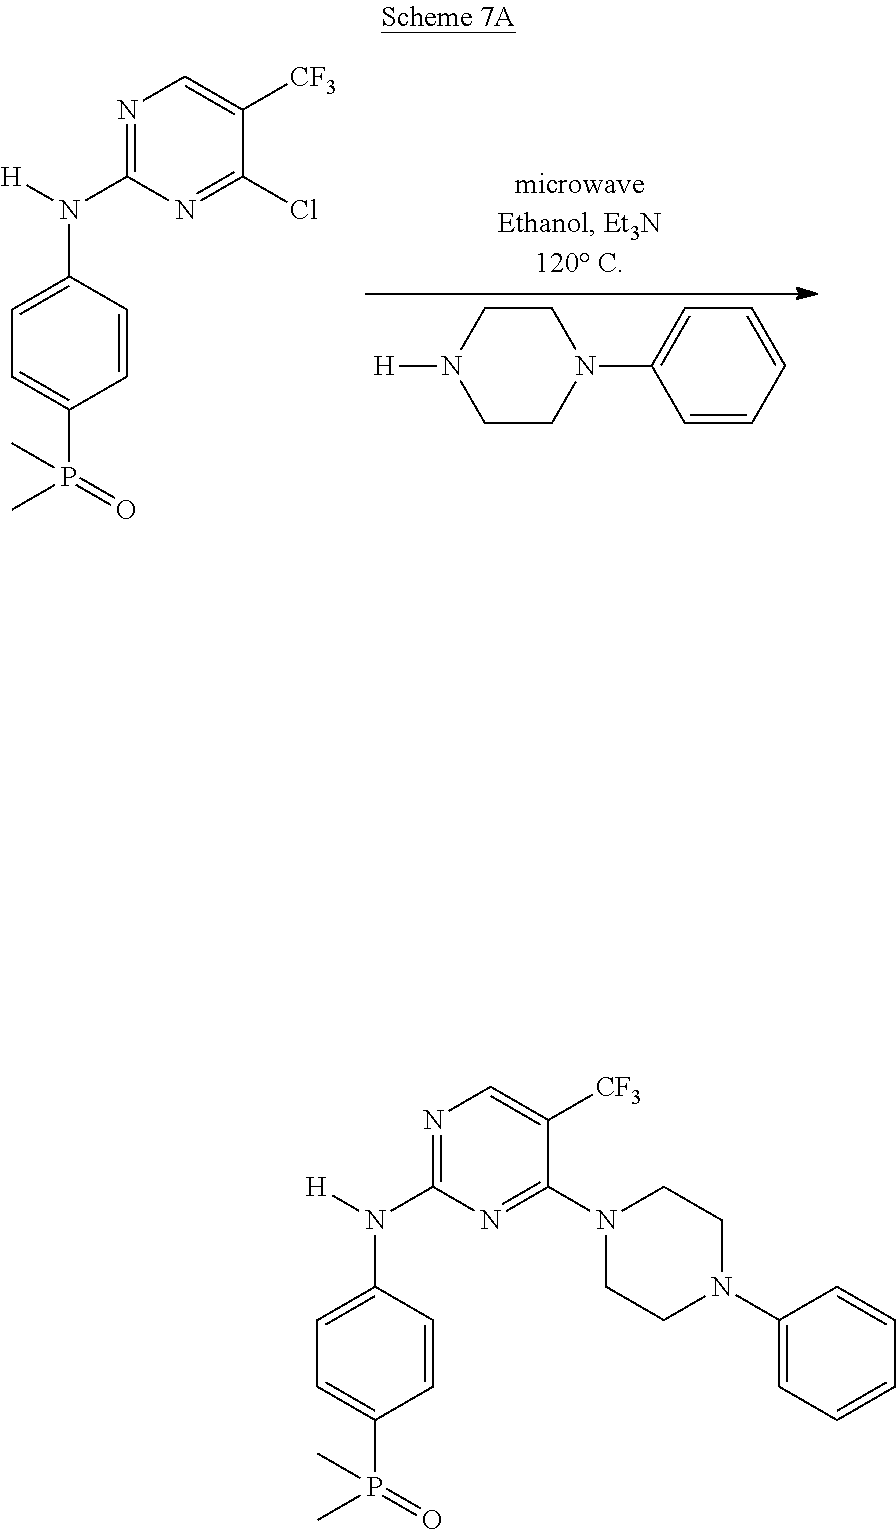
C1CN([H])CCN1C1=CC=CC=C1.N1=C(N(C2=CC=C(P(C)(=O)C)C=C2)[H])N=C(Cl)C([CF3])=C1.N1=C(N(C2=CC=C(P(C)(=O)C)C=C2)[H])N=C(N2CCN(C3=CC=CC=C3)CC2)C([CF3])=C1
